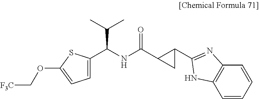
C(C(NC(C1CC1C1=NC2=C(C=CC=C2)N1)=O)C1=CC=C(OC[F3C])S1)(C)C
